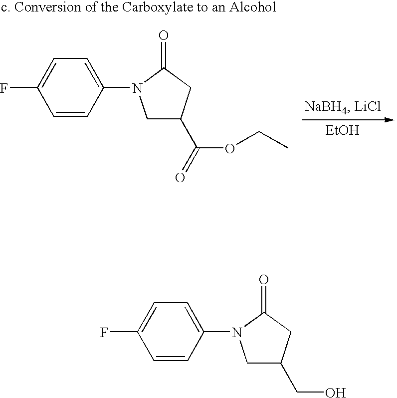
[EtOH].C1=C(N2CC(C(OCC)=O)CC2=O)C=CC(F)=C1.C1=C(N2CC(CO)CC2=O)C=CC(F)=C1
